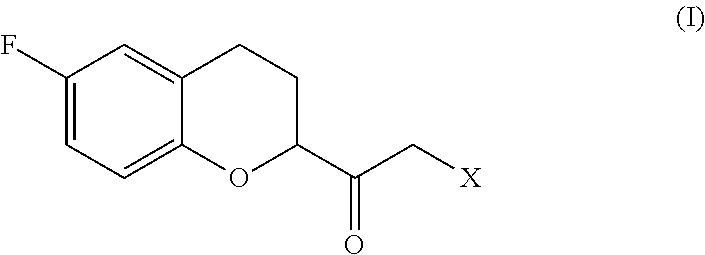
C1(F)=CC=C2C(=C1)CCC(C(C[X])=O)O2
